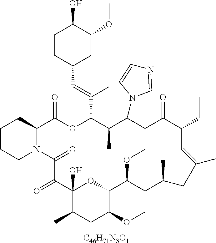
[C46H71N3O11].C1CCN2C(C1)C(=O)OC(C(=CC1CC(OC)C(O)CC1)C)C(C)C(N1C=NC=C1)CC(=O)C(CC)C=C(C)CC(C)CC(OC)C1OC(O)(C(=O)C2=O)C(C)CC1OC
